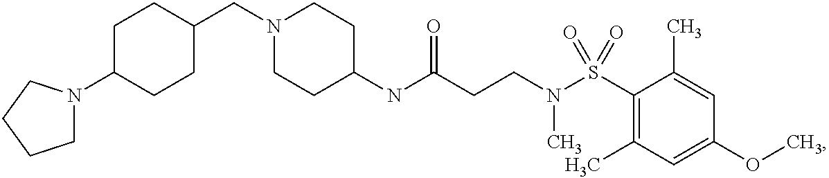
C1(NC(CCN(S(C2=C(C)C=C(OC)C=C2C)(=O)=O)C)=O)CCN(CC2CCC(N3CCCC3)CC2)CC1
